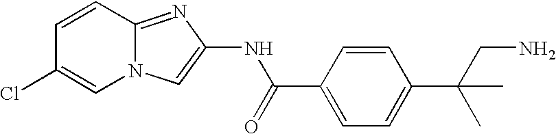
N12C(=NC(NC(C3=CC=C(C(C)(CN)C)C=C3)=O)=C1)C=CC(Cl)=C2
